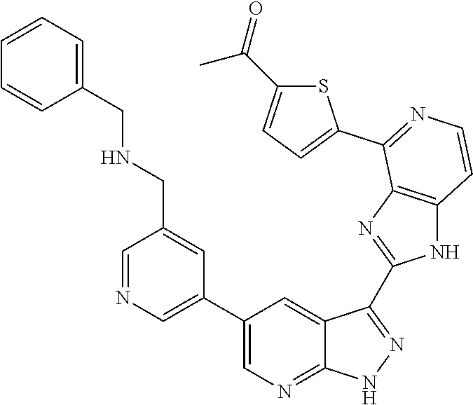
C1=NC=C(C2=CN=C3C(=C2)C(C2=NC4=C(N2)C=CN=C4C2=CC=C(C(=O)C)S2)=NN3)C=C1CNCC1=CC=CC=C1
